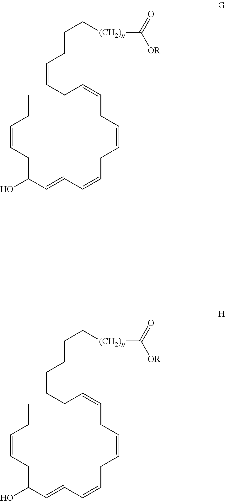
CCC=CCC(C=CC=CCC=CCC=CCC=CCCC[(CH2)n]C([OR])=O)O.CCC=CCC(C=CC=CCC=CCC=CCCCCCC[(CH2)n]C([OR])=O)O
